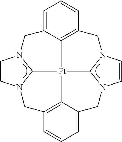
C1=C2C3=C(C=C1)CN1C=CN4CC5=CC=CC6=C5[Pt]3(C3N(C2)C=CN3C6)C14
